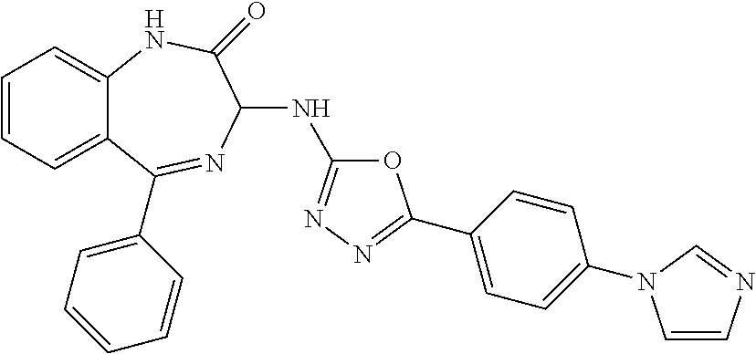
C1=CC=C2C(=C1)NC(=O)C(NC1=NN=C(C3=CC=C(N4C=CN=C4)C=C3)O1)N=C2C1=CC=CC=C1
